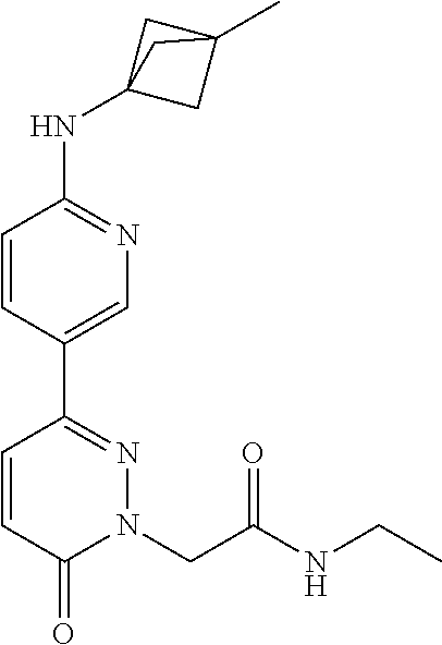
C1=CC(C2=NN(CC(NCC)=O)C(=O)C=C2)=CN=C1NC12CC(C)(C1)C2
